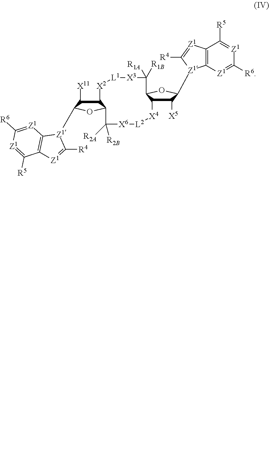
C1([X11])C2C(OC1[Z1]1C3=C([Z1]=C1[R4])C([R5])=[Z1]C([R6])=[Z1]3)C([R2B])([R2A])[X6][L2][X4]C1C([X5])C([Z1]3C4=C(C([R5])=[Z1]C([R6])=[Z1]4)[Z1]=C3[R4])OC1C([R1A])([R1B])[X3][L1][X2]2
